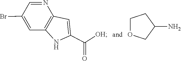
C1(N)COCC1.C1(Br)=CC2=C(N=C1)C=C(C([OH])=O)N2
